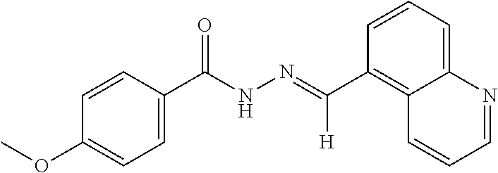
C1=CC=C2C(=C1C(=NNC(C1=CC=C(OC)C=C1)=O)[H])C=CC=N2
